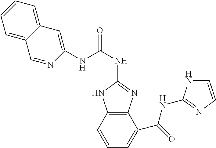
N(C1=CC2=CC=CC=C2C=N1)C(NC1=NC2=C(N1)C=CC=C2C(NC1=NC=CN1)=O)=O
